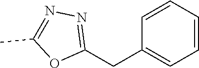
C1=CC=CC(CC2=NN=C(C)O2)=C1
